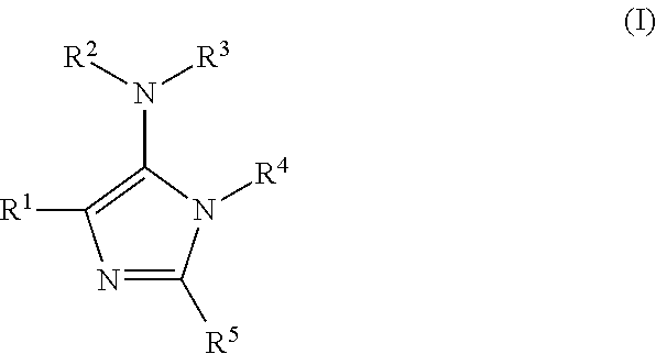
N1=C([R5])N([R4])C(N([R3])[R2])=C1[R1]
